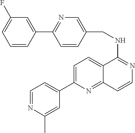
C1(C2=CC=C3C(=N2)C=CN=C3NCC2=CN=C(C3=CC(F)=CC=C3)C=C2)=CC=NC(C)=C1
